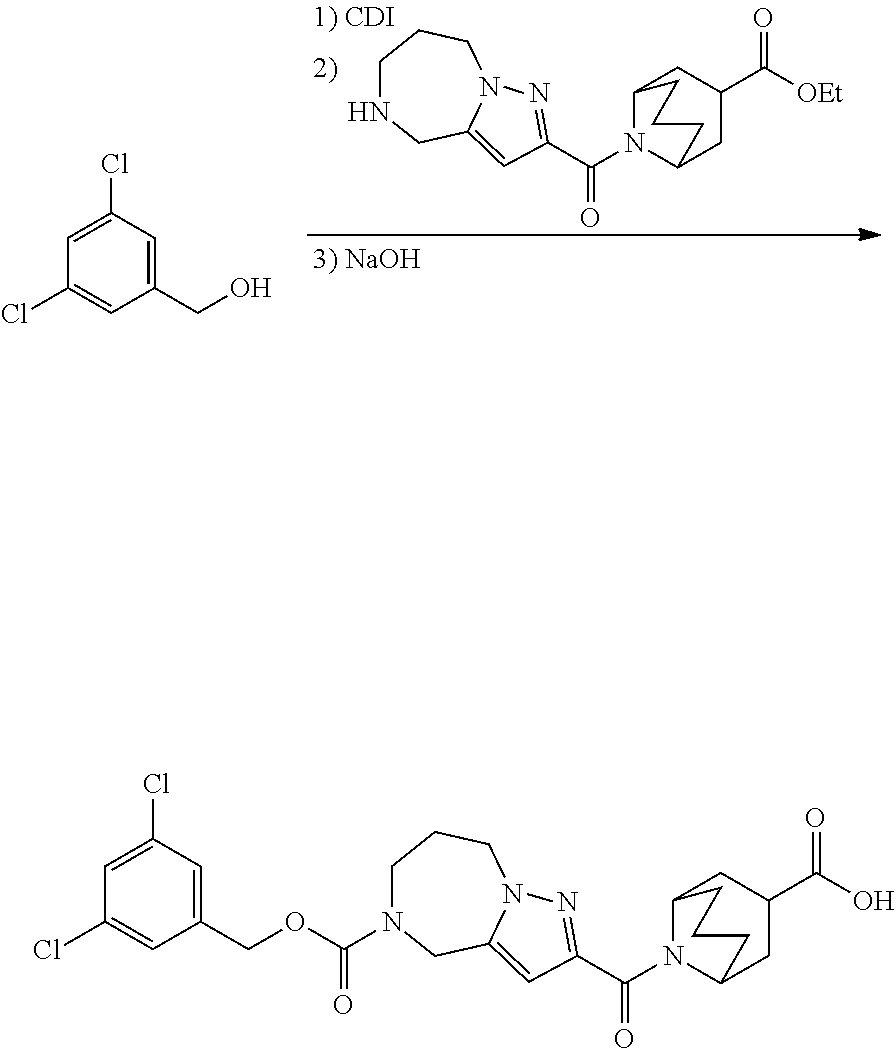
C1(CO)=CC(Cl)=CC(Cl)=C1.C12N(C(=O)C3=NN4C(=C3)CNCCC4)C(CC(C([OEt])=O)C1)CCC2.C12N(C(=O)C3=NN4C(=C3)CN(C(OCC3=CC(Cl)=CC(Cl)=C3)=O)CCC4)C(CC(C(O)=O)C1)CCC2
